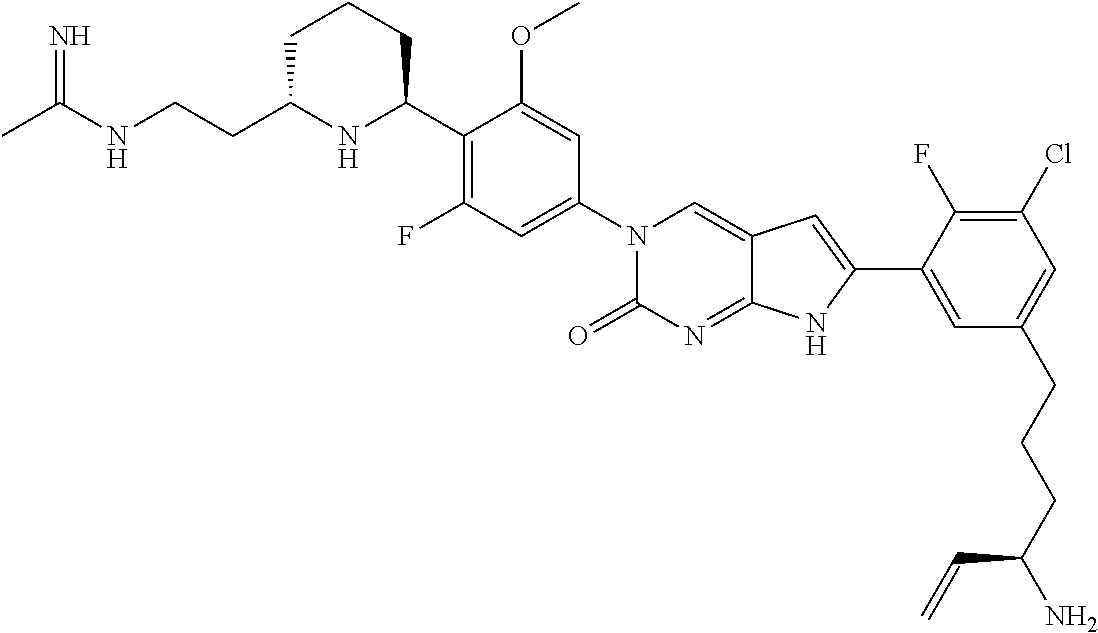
C1C(CCNC(C)=N)NC(C2=C(F)C=C(N3C(=O)N=C4C(=C3)C=C(C3=CC(CCCC(N)C=C)=CC(Cl)=C3F)N4)C=C2OC)CC1
